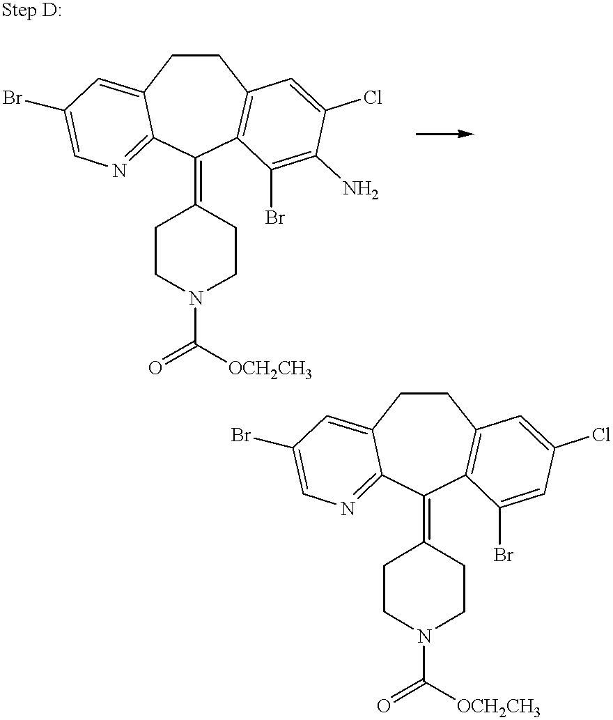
C1CC2=CC(Br)=CN=C2C(=C2CCN(C(=O)[OCH2CH3])CC2)C2=C1C=C(Cl)C(N)=C2Br.C1CC2=CC(Br)=CN=C2C(=C2CCN(C(=O)[OCH2CH3])CC2)C2=C1C=C(Cl)C=C2Br
